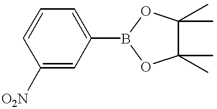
C1=CC=C(B2OC(C)(C)C(C)(C)O2)C=C1[O2N]
